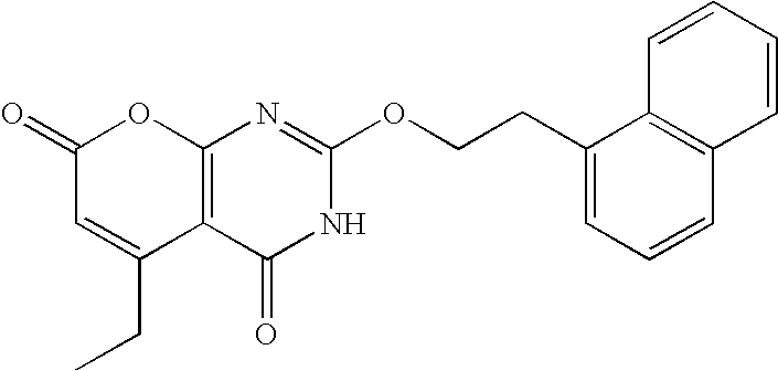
C12=C(C(=O)NC(OCCC3=CC=CC4=C3C=CC=C4)=N1)C(CC)=CC(=O)O2
